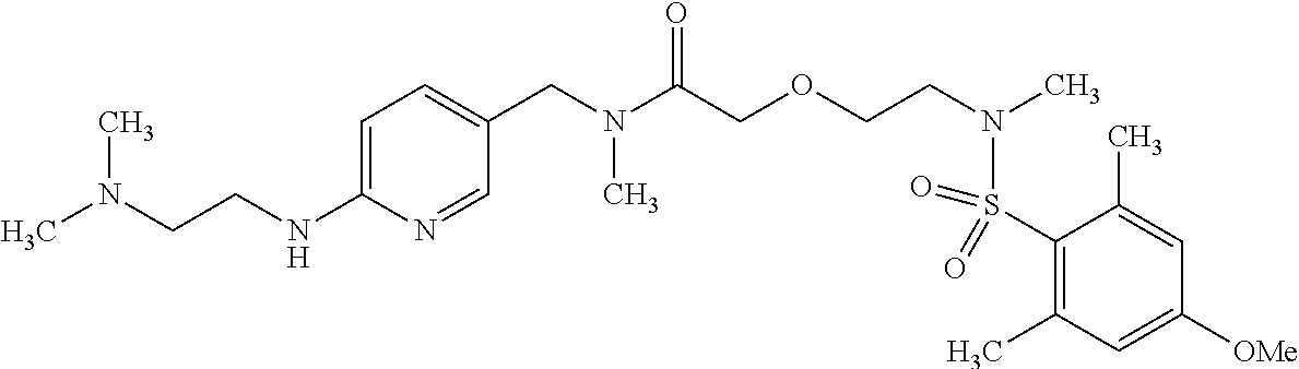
C1=C(NCCN(C)C)N=CC(CN(C(COCCN(S(C2=C(C)C=C([OMe])C=C2C)(=O)=O)C)=O)C)=C1
